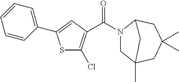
S1C(Cl)=C(C(N2CC3(C)CC(C)(C)CC2C3)=O)C=C1C1=CC=CC=C1
